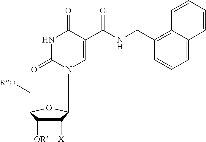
C1([X])C([OR])C(C[RO])OC1N1C=C(C(NCC2=C3C(=CC=C2)C=CC=C3)=O)C(=O)NC1=O
